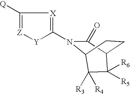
C1([Q])=[Z][Y]C(N2C(=O)C3CCC2C([R3])([R4])C3([R5])[R6])=[X]1
